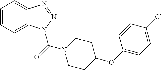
C1=CC=C2C(=C1)N=NN2C(N1CCC(OC2=CC=C(Cl)C=C2)CC1)=O
